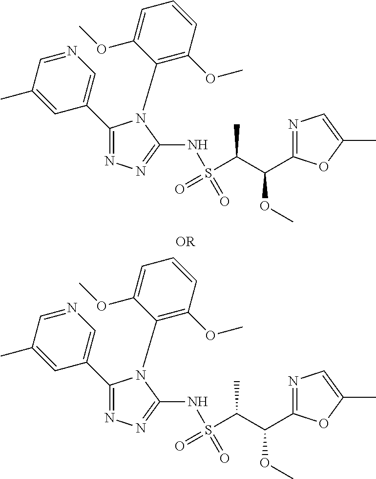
C1(C2=CN=CC(C)=C2)=NN=C(NS(C(C)C(OC)C2=NC=C(C)O2)(=O)=O)N1C1=C(OC)C=CC=C1OC.C1(C2=CN=CC(C)=C2)=NN=C(NS(C(C)C(OC)C2=NC=C(C)O2)(=O)=O)N1C1=C(OC)C=CC=C1OC
